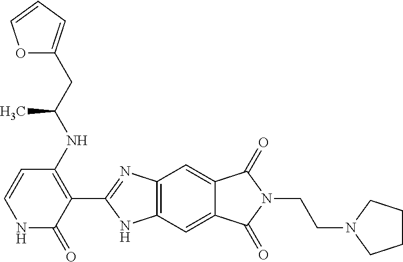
O1C(CC(NC2=C(C3=NC4=C(N3)C=C3C(=C4)C(=O)N(CCN4CCCC4)C3=O)C(=O)NC=C2)C)=CC=C1
